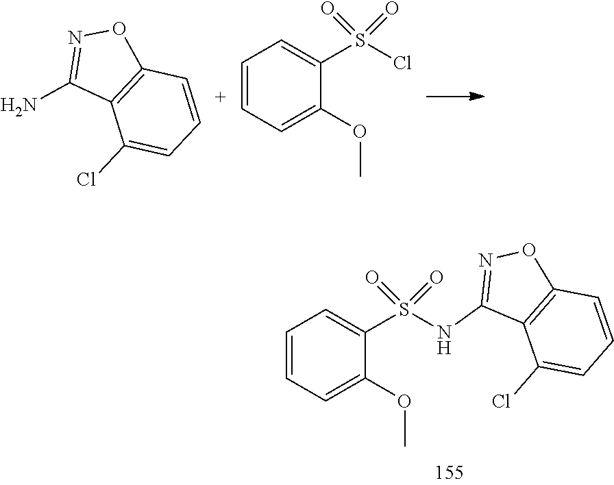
C1=CC=C(OC)C(S(Cl)(=O)=O)=C1.N1=C(N)C2=C(O1)C=CC=C2Cl.C1=CC=C(OC)C(S(=O)(=O)NC2=NOC3=C2C(Cl)=CC=C3)=C1
